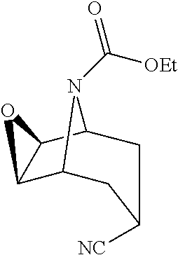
C12C3CC([NC])CC(C1O2)N3C(=O)[OEt]
